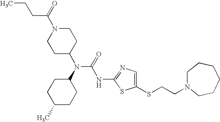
C1(C)CCC(N(C(NC2=NC=C(SCCN3CCCCCC3)S2)=O)C2CCN(C(CCC)=O)CC2)CC1
